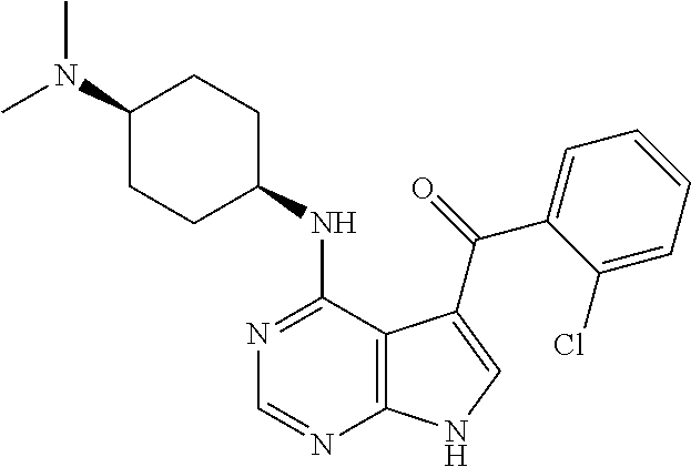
C1(N(C)C)CCC(NC2=NC=NC3=C2C(C(=O)C2=CC=CC=C2Cl)=CN3)CC1
